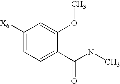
C1([X6])=CC=C(C(NC)=O)C(OC)=C1
